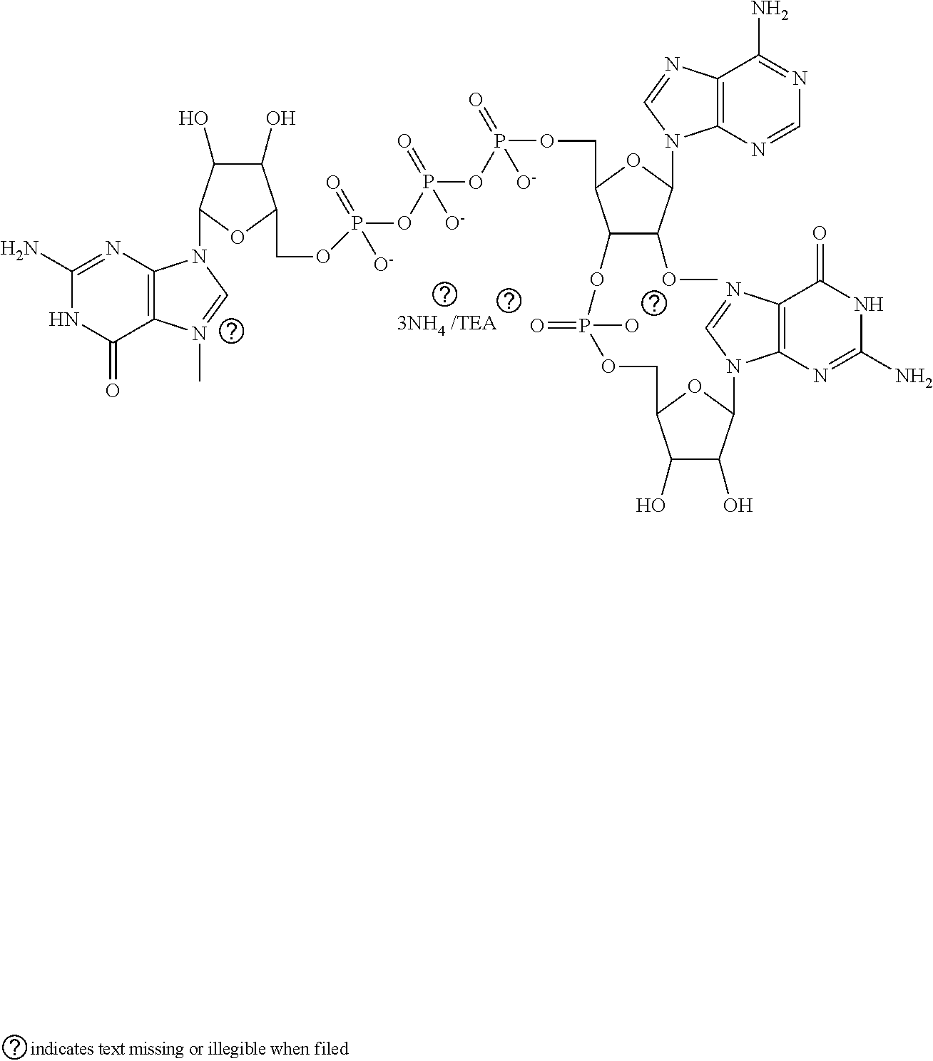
C1(N)=NC2=C(C(=O)N1)N(C)=CN2C1C(O)C(O)C(COP(OP(OP(OCC2C(OP(=O)(O)OCC3C(O)C(O)C(N4C5=C(C(=O)NC(N)=N5)N=C4)O3)C(OC)C(N3C4=C(C(N)=NC=N4)N=C3)O2)(=O)[O-])(=O)[O-])(=O)[O-])O1
